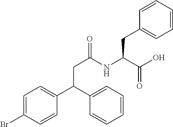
C1=C(Br)C=CC(C(C2=CC=CC=C2)CC(=O)NC(C(O)=O)CC2=CC=CC=C2)=C1
